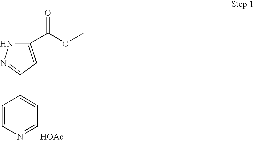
C1(C(OC)=O)=CC(C2=CC=NC=C2)=NN1.[HOAc]
